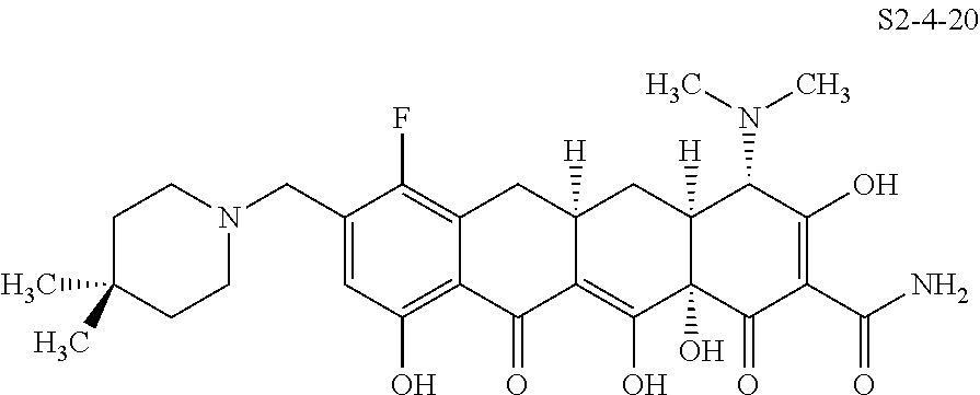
C1(CN2CCC(C)(C)CC2)=CC(O)=C2C(=C1F)CC1([H])C(=C(O)C3(O)C([H])(C1)C(N(C)C)C(O)=C(C(N)=O)C3=O)C2=O
